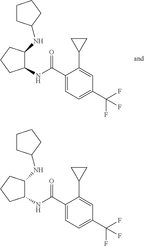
C1(NC(C2=CC=C(C(F)(F)F)C=C2C2CC2)=O)C(NC2CCCC2)CCC1.C1(NC(C2=CC=C(C(F)(F)F)C=C2C2CC2)=O)C(NC2CCCC2)CCC1
